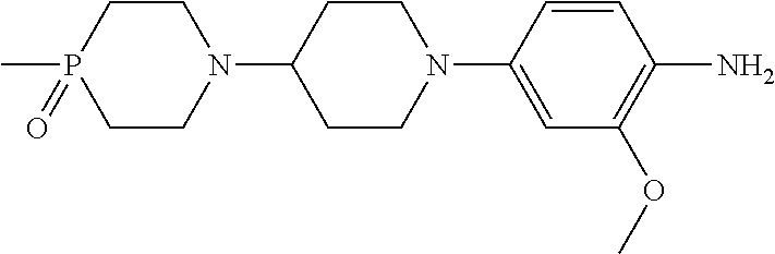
C1C(N2CCP(C)(=O)CC2)CCN(C2=CC(OC)=C(N)C=C2)C1
